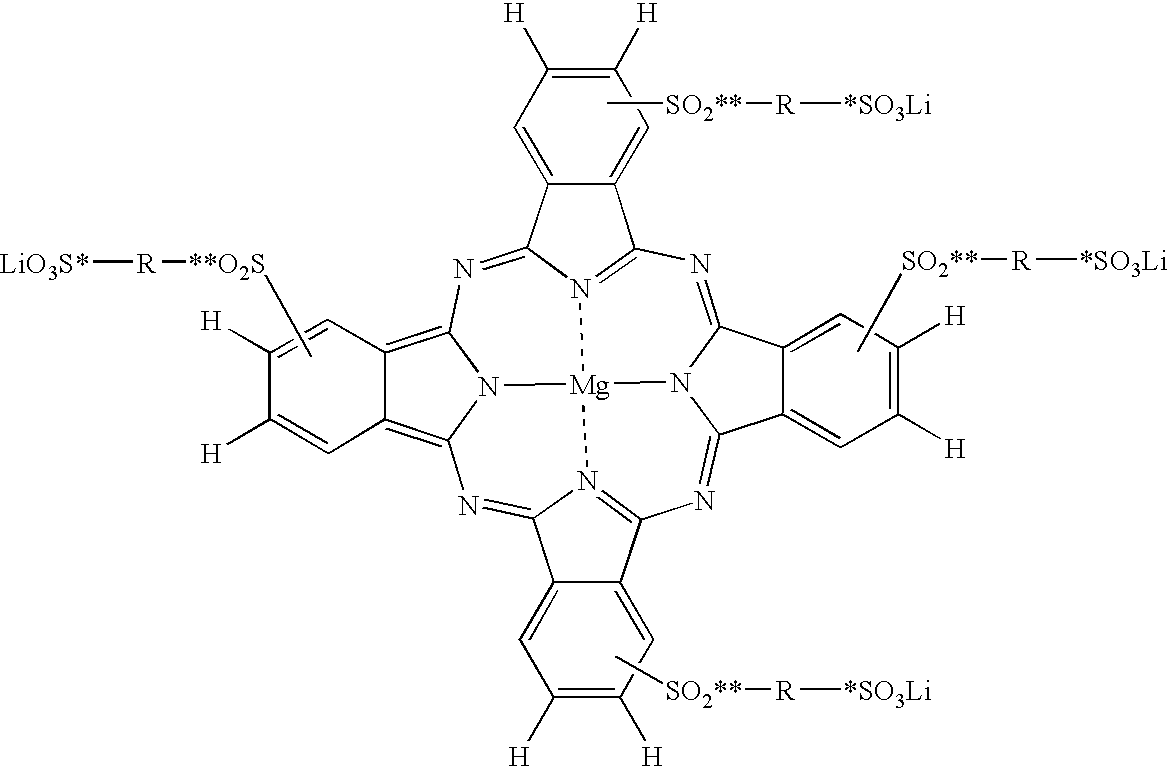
N1=C2N3C(=NC4=N5C(=NC6=C7C(=C8N6[Mg]35N3=C1C1=CC([H])=C([H])C=C1C3=N8)C=C([H])C([H])=C7)C1=CC([H])=C([H])C=C41)C1=CC([H])=C([H])C=C21.C[**O2S][R][LiO3S*].C[SO2**][R][*SO3Li].C[SO2**][R][*SO3Li].C[SO2**][R][*SO3Li]
